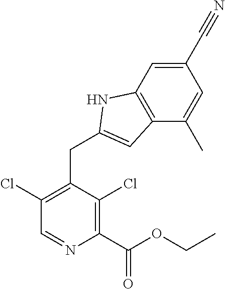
C1(C#N)=CC2=C(C(C)=C1)C=C(CC1=C(Cl)C=NC(C(OCC)=O)=C1Cl)N2
